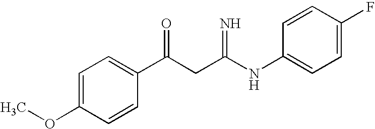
C1=C(OC)C=CC(C(CC(NC2=CC=C(F)C=C2)=N)=O)=C1
